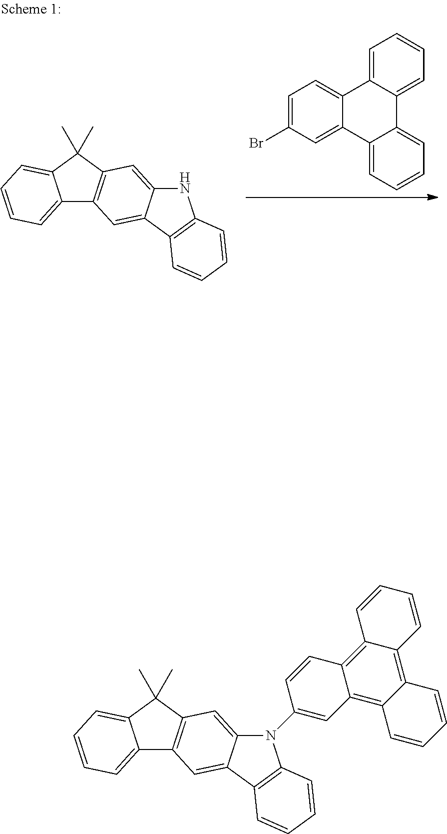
C1=C(Br)C=C2C(=C1)C1=CC=CC=C1C1=CC=CC=C21.C12=CC=CC=C1C(C)(C)C1=C2C=C2C(=C1)NC1=C2C=CC=C1.C12=CC=CC=C1C(C)(C)C1=C2C=C2C(=C1)N(C1=CC3=C4C(=C5C(=C3C=C1)C=CC=C5)C=CC=C4)C1=C2C=CC=C1
